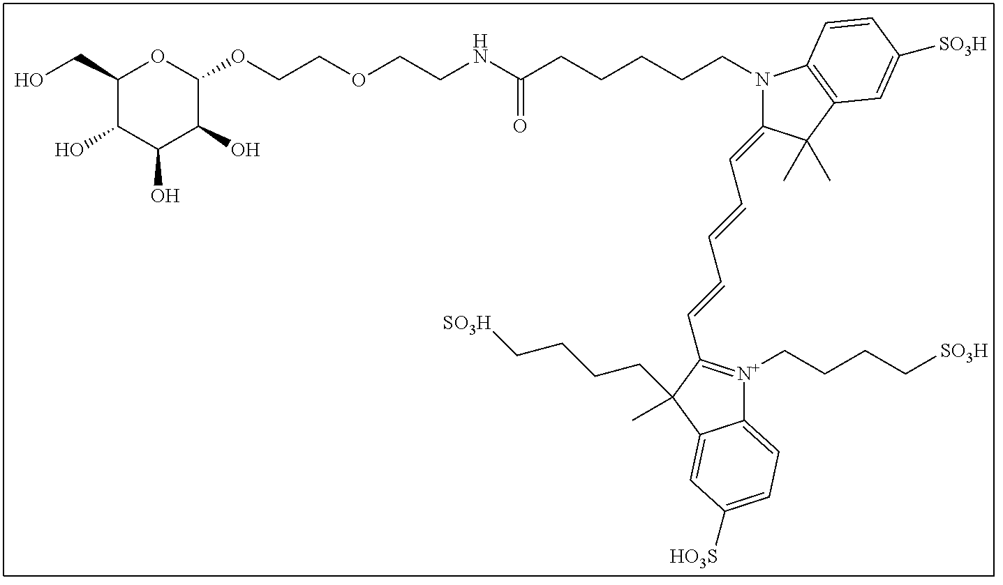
C1(CO)C(O)C(O)C(O)C(OCCOCCNC(CCCCCN2C(=CC=CC=CC3=[N+](CCCC[SO3H])C4=CC=C([HO3S])C=C4C3(CCCC[SO3H])C)C(C)(C)C3=C2C=CC([SO3H])=C3)=O)O1
